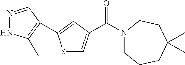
S1C=C(C(=O)N2CCCC(C)(C)CC2)C=C1C1=C(C)NN=C1
